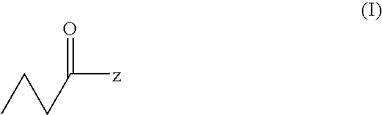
[z]C(CCC)=O
